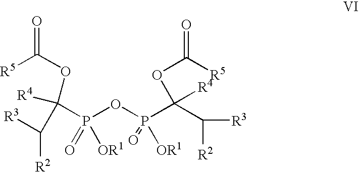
[R5]C(OC([R4])(P(OP(C(C([R2])[R3])(OC([R5])=O)[R4])(=O)[OR1])(=O)[OR1])C([R2])[R3])=O
